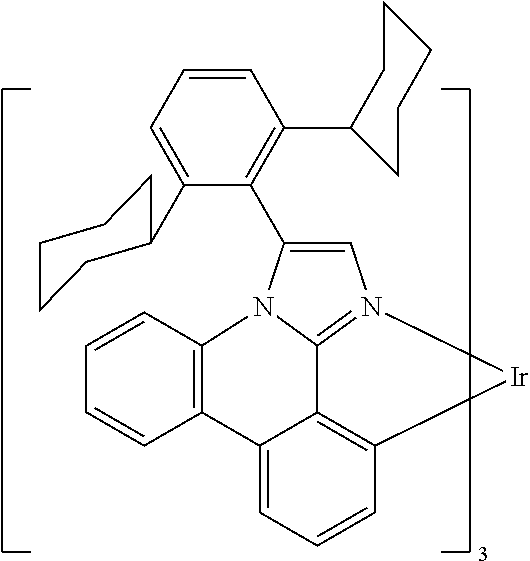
C1(C2=C(C3CCCCC3)C=CC=C2C2CCCCC2)=CN2=C3N1C1=C(C4=CC=CC(=C34)[Ir]2)C=CC=C1
